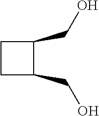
C1CC(CO)C1CO
